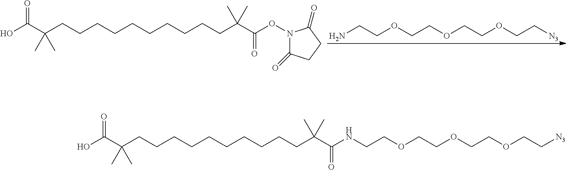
OC(C(CCCCCCCCCCC(C(ON1C(=O)CCC1=O)=O)(C)C)(C)C)=O.NCCOCCOCCOCC[N3].OC(C(CCCCCCCCCCC(C(=O)NCCOCCOCCOCC[N3])(C)C)(C)C)=O
